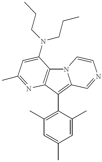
N12C3=C(C(C4=C(C)C=C(C)C=C4C)=C1C=NC=C2)N=C(C)C=C3N(CCC)CCC
